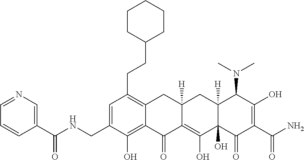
C1=C(CNC(C2=CN=CC=C2)=O)C(O)=C2C(=C1CCC1CCCCC1)CC1([H])C(=C(O)C3(O)C([H])(C1)C(N(C)C)C(O)=C(C(N)=O)C3=O)C2=O
